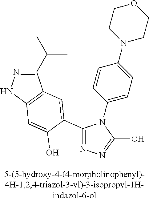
N1=C(C2=CC3=C(NN=C3C(C)C)C=C2O)N(C2=CC=C(N3CCOCC3)C=C2)C(O)=N1
